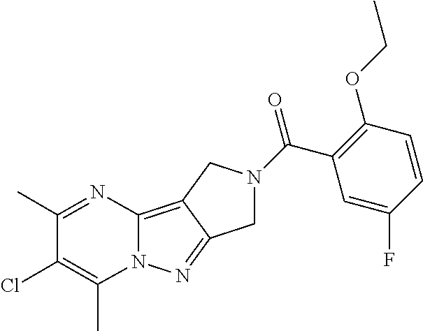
C12=C3C(=NN1C(C)=C(Cl)C(C)=N2)CN(C(C1=C(OCC)C=CC(F)=C1)=O)C3
